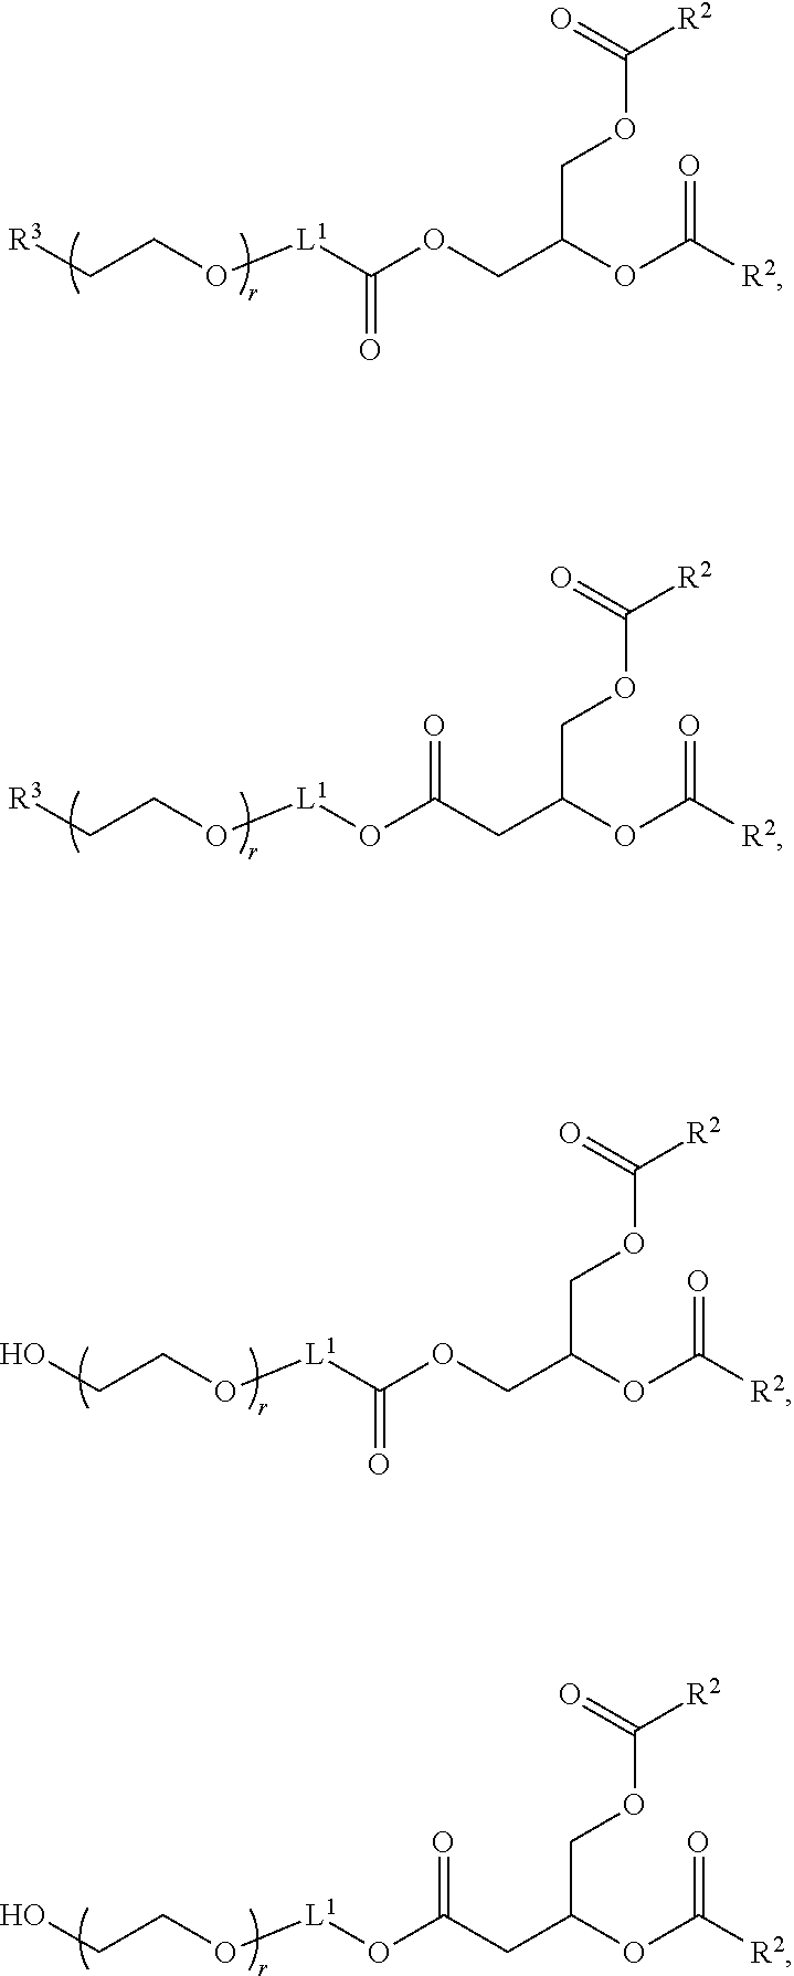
[R3]CCO[L1]C(OCC(OC([R2])=O)COC(=O)[R2])=O.[R3]CCO[L1]OC(CC(OC([R2])=O)COC(=O)[R2])=O.OCCO[L1]C(OCC(OC([R2])=O)COC(=O)[R2])=O.OCCO[L1]OC(CC(OC([R2])=O)COC(=O)[R2])=O
